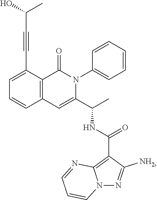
C1=C(C#CC(O)C)C2=C(C=C1)C=C(C(C)NC(=O)C1=C3N(N=C1N)C=CC=N3)N(C1=CC=CC=C1)C2=O
